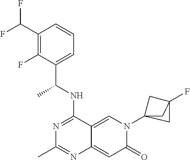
C1(C(F)F)=C(F)C(C(NC2=NC(C)=NC3=CC(=O)N(C45CC(F)(C4)C5)C=C23)C)=CC=C1
